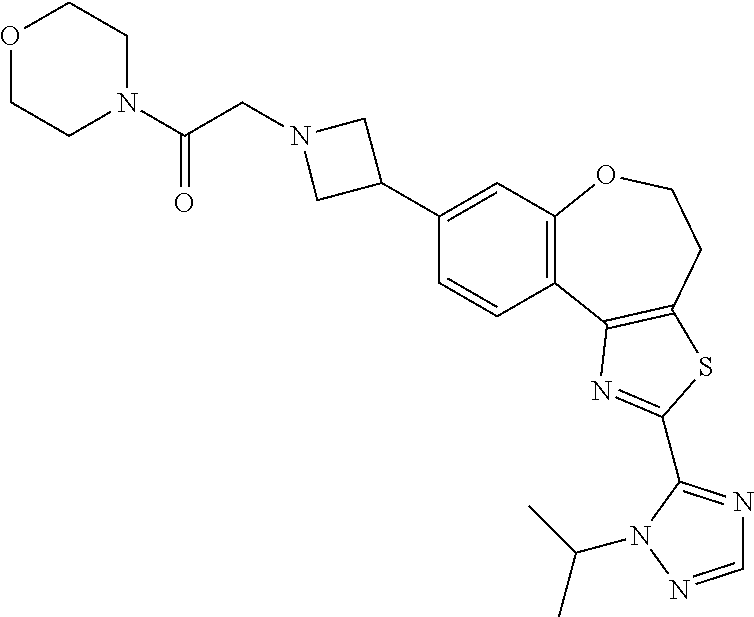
C1=CC2=C(C=C1C1CN(CC(N3CCOCC3)=O)C1)OCCC1=C2N=C(C2=NC=NN2C(C)C)S1
